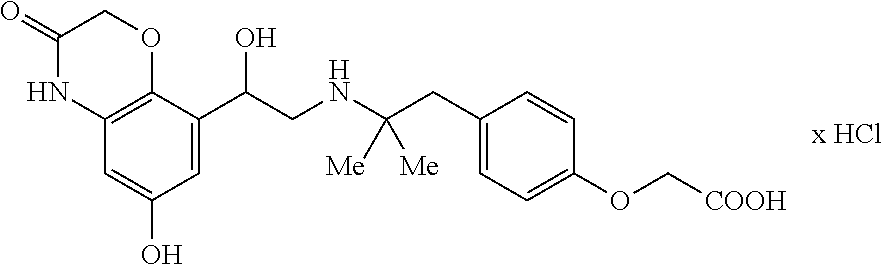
C1(=O)NC2=C(OC1)C(C(CNC(CC1=CC=C(OC[COOH])C=C1)([Me])[Me])O)=CC(O)=C2.[x HCl]
